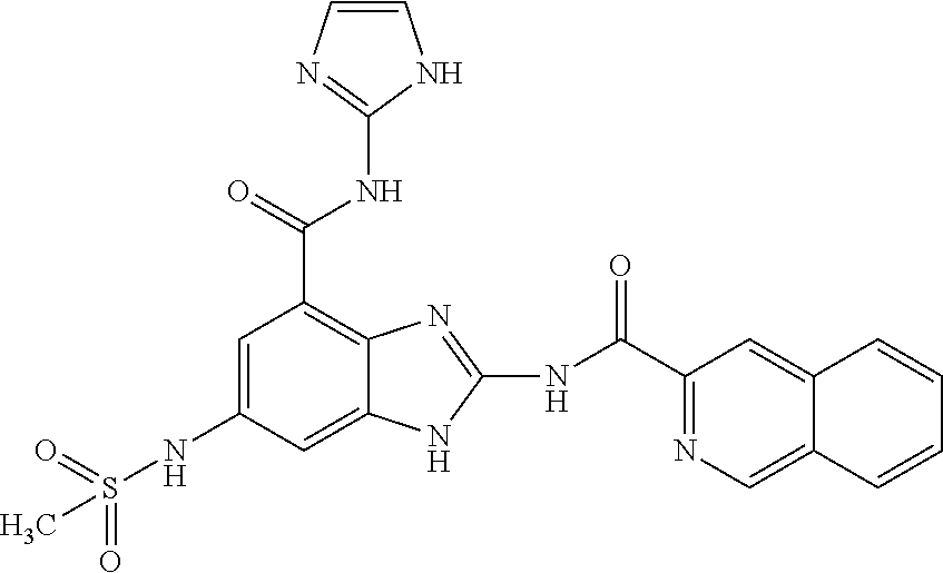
C1=C(NS(=O)(=O)C)C=C2C(=C1C(NC1=NC=CN1)=O)N=C(NC(=O)C1=NC=C3C(=C1)C=CC=C3)N2
